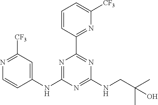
C1=CC(C2=NC(NCC(C)(C)O)=NC(NC3=CC([CF3])=NC=C3)=N2)=NC([CF3])=C1
